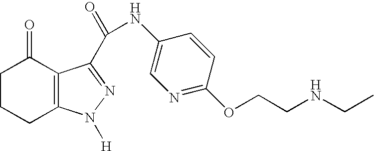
C1CCC2=C(C1=O)C(C(=O)NC1=CN=C(OCCNCC)C=C1)=NN2[H]
